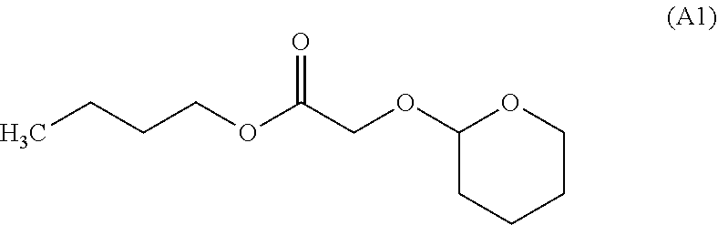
C1(OCC(OCCCC)=O)CCCCO1
